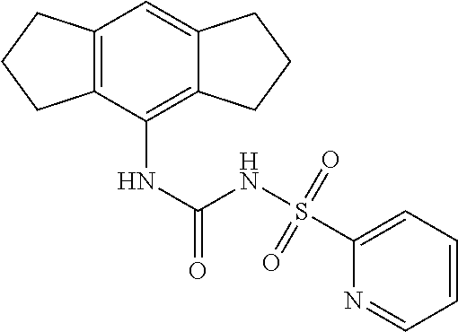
C12=C(C(NC(NS(C3=CC=CC=N3)(=O)=O)=O)=C3C(=C1)CCC3)CCC2
